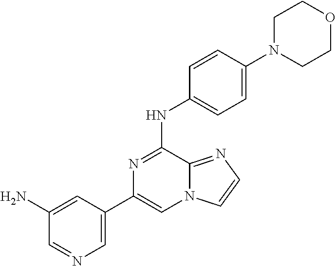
C1(C2=CN=CC(N)=C2)=CN2C(=NC=C2)C(NC2=CC=C(N3CCOCC3)C=C2)=N1
